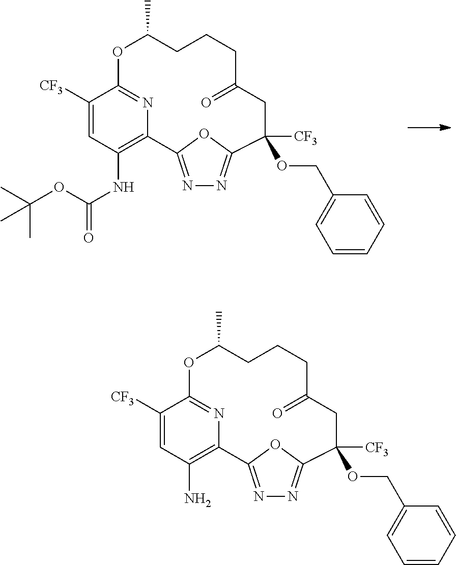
N1=C2OC(=N1)C(OCC1=CC=CC=C1)([CF3])CC(=O)CCCC(C)OC1=NC2=C(N)C=C1[CF3].N1=C2OC(=N1)C(OCC1=CC=CC=C1)([CF3])CC(=O)CCCC(C)OC1=NC2=C(NC(=O)OC(C)(C)C)C=C1[CF3]
